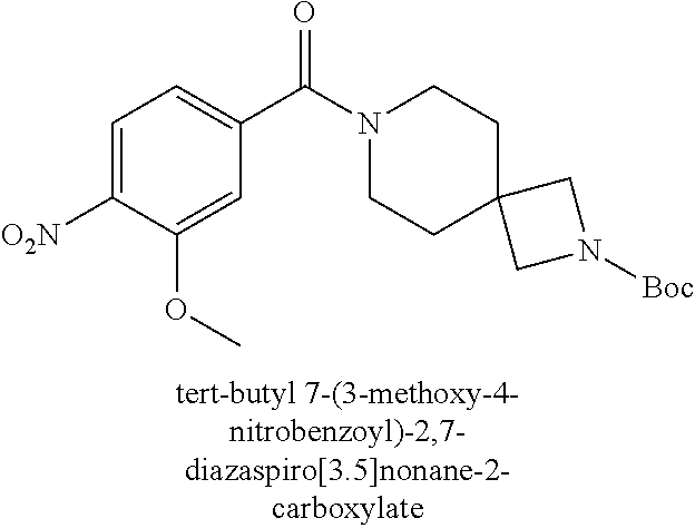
C1=C(OC)C([O2N])=CC=C1C(=O)N1CCC2(CC1)CN([Boc])C2
